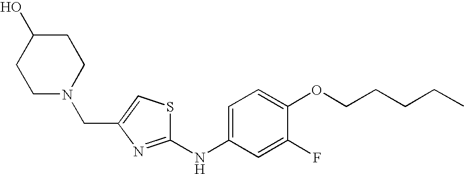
C(C1=CSC(NC2=CC=C(OCCCCC)C(F)=C2)=N1)N1CCC(O)CC1
